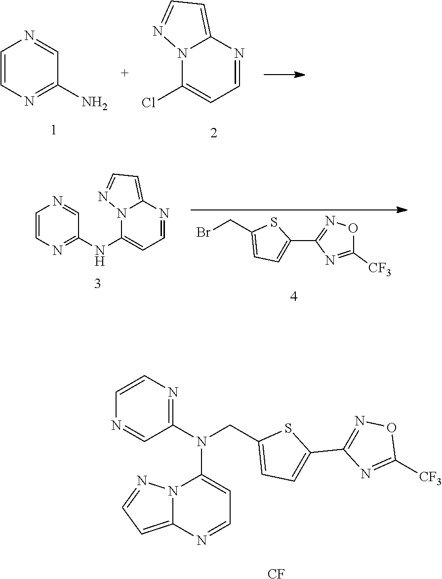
C1=CN=C(N)C=N1.N12C(Cl)=CC=NC1=CC=N2.C1=CN=C(NC2=CC=NC3=CC=NN23)C=N1.BrCC1=CC=C(C2=NOC([CF3])=N2)S1.N1=CC(N(CC2=CC=C(C3=NOC([CF3])=N3)S2)C2=CC=NC3=CC=NN23)=NC=C1.[CF]
